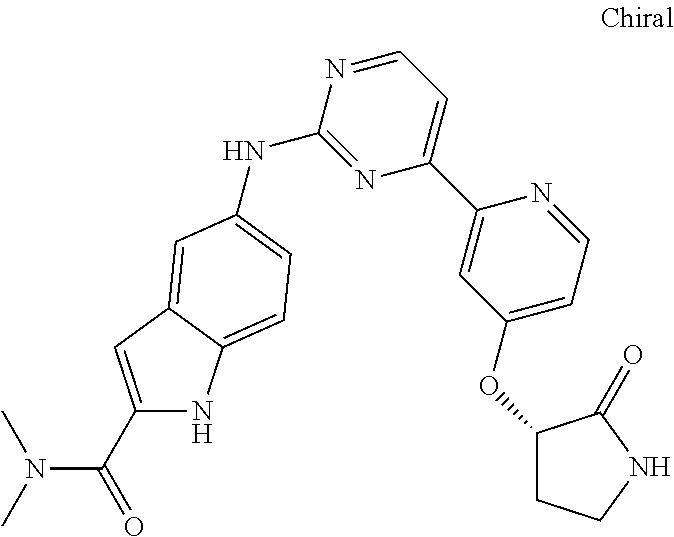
C1(C(=O)N(C)C)=CC2=CC(NC3=NC(C4=CC(OC5CCNC5=O)=CC=N4)=CC=N3)=CC=C2N1
